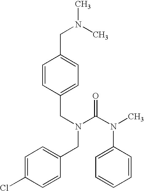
C1=CC(CN(C(N(C)C2=CC=CC=C2)=O)CC2=CC=C(Cl)C=C2)=CC=C1CN(C)C
